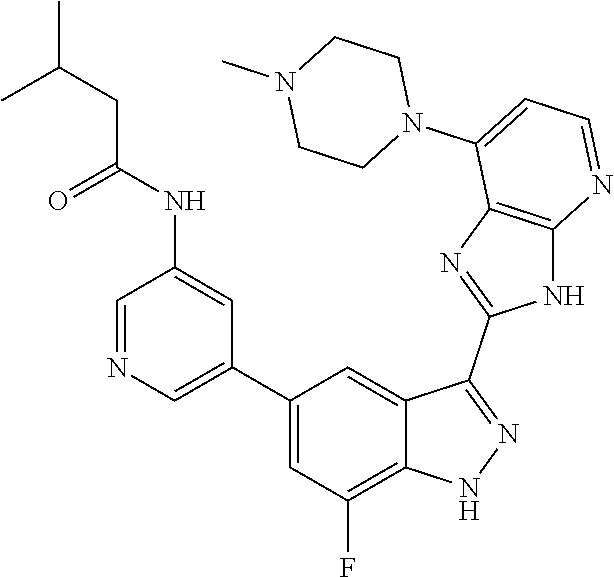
C1=NC=C(C2=CC(F)=C3C(=C2)C(C2=NC4=C(N2)N=CC=C4N2CCN(C)CC2)=NN3)C=C1NC(=O)CC(C)C
